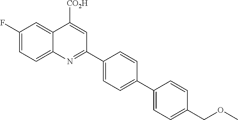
C1(F)=CC=C2C(=C1)C([CO2H])=CC(C1=CC=C(C3=CC=C(COC)C=C3)C=C1)=N2
